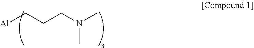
CN(CCC[Al])C
